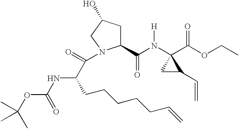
C1(C(N([H])C2(C(OCC)=O)CC2C=C)=O)CC(O)CN1C(=O)C(NC(=O)OC(C)(C)C)CCCCCC=C
